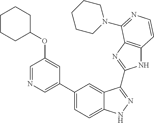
C1(C2=CN=CC(OC3CCCCC3)=C2)=CC=C2C(=C1)C(C1=NC3=C(N1)C=CN=C3N1CCCCC1)=NN2
